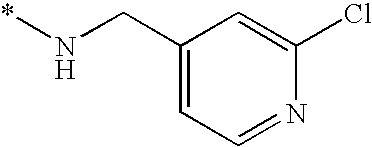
C1(CN*)=CC=NC(Cl)=C1
